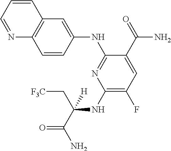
C1(NC(C[F3C])(C(=O)N)[H])=C(F)C=C(C(=O)N)C(NC2=CC3=C(C=C2)N=CC=C3)=N1
